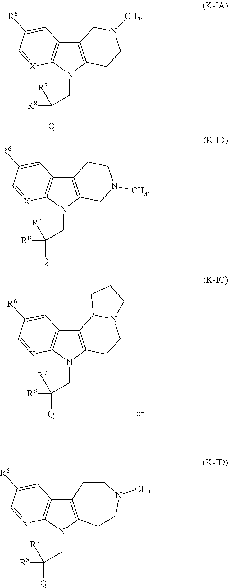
C12=C(N(CC([R8])([Q])[R7])C3=C1C=C([R6])C=[X]3)CCN1C2CCC1.C12=C(N(CC([R8])([Q])[R7])C3=C1C=C([R6])C=[X]3)CCN(C)C2.C12=C(N(CC([R8])([Q])[R7])C3=C1C=C([R6])C=[X]3)CN(C)CC2.C12=C(N(CC([R8])([Q])[R7])C3=C1C=C([R6])C=[X]3)CCN(C)CC2
